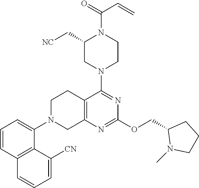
C12=C(N=C(OCC3N(C)CCC3)N=C1N1CCN(C(C=C)=O)C(C[NC])C1)CN(C1=CC=CC3=C1C([CN])=CC=C3)CC2
